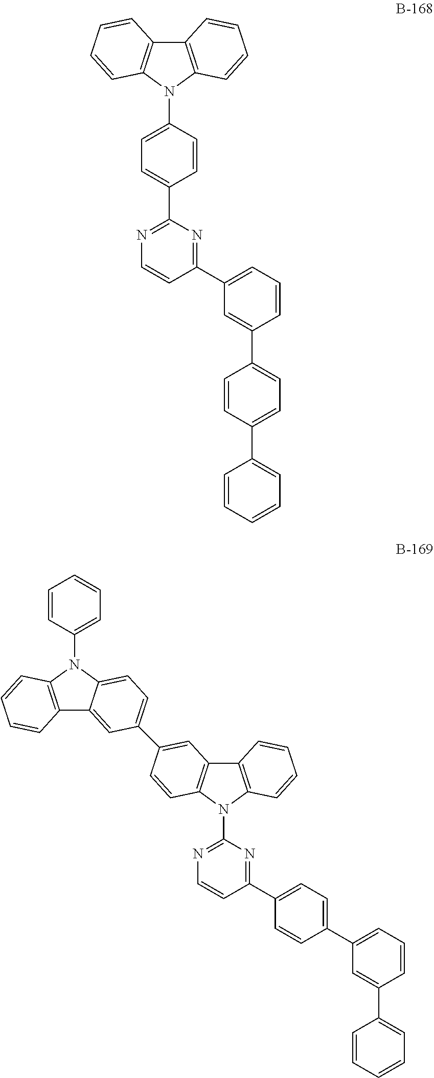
C1(C2=NC(C3=CC=C(N4C5=C(C6=C4C=CC=C6)C=CC=C5)C=C3)=NC=C2)=CC=CC(C2=CC=C(C3=CC=CC=C3)C=C2)=C1.C12=C(N(C3=NC=CC(C4=CC=C(C5=CC=CC(C6=CC=CC=C6)=C5)C=C4)=N3)C3=C1C=C(C1=CC=C4C(=C1)C1=C(N4C4=CC=CC=C4)C=CC=C1)C=C3)C=CC=C2
